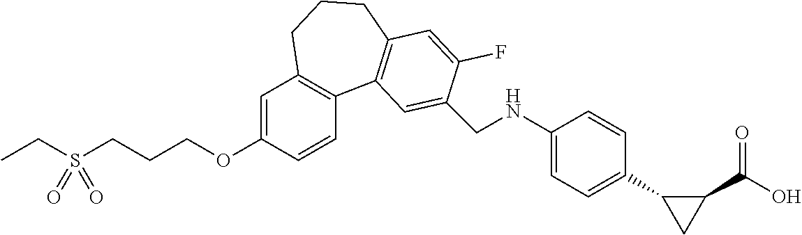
C(OC1=CC2=C(C=C1)C1=C(CCC2)C=C(F)C(CNC2=CC=C(C3CC3C(O)=O)C=C2)=C1)CCS(CC)(=O)=O
